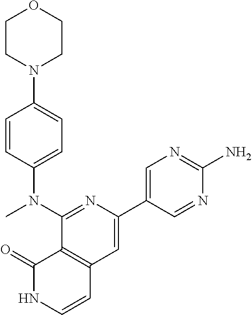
C1CN(C2=CC=C(N(C)C3=NC(C4=CN=C(N)N=C4)=CC4=C3C(=O)NC=C4)C=C2)CCO1
